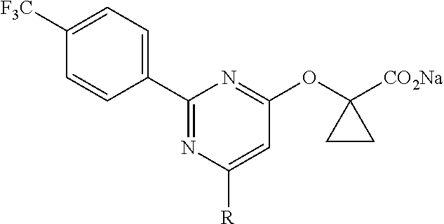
C1(C2=CC=C([F3C])C=C2)=NC([R])=CC(OC2([CO2Na])CC2)=N1
